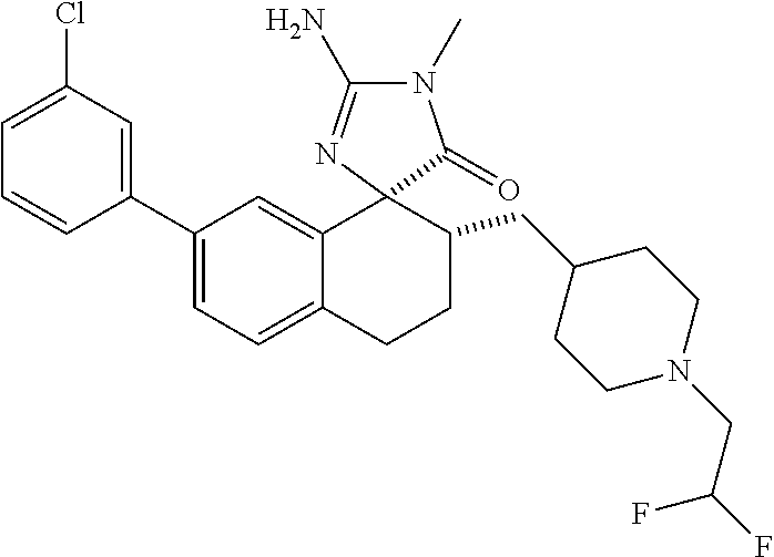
C1(C2=CC=C3C(=C2)C2(C(CC4CCN(CC(F)F)CC4)CC3)C(=O)N(C)C(N)=N2)=CC(Cl)=CC=C1
